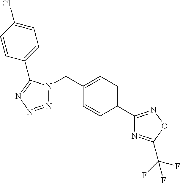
N1=NN=C(C2=CC=C(Cl)C=C2)N1CC1=CC=C(C2=NOC(C(F)(F)F)=N2)C=C1
